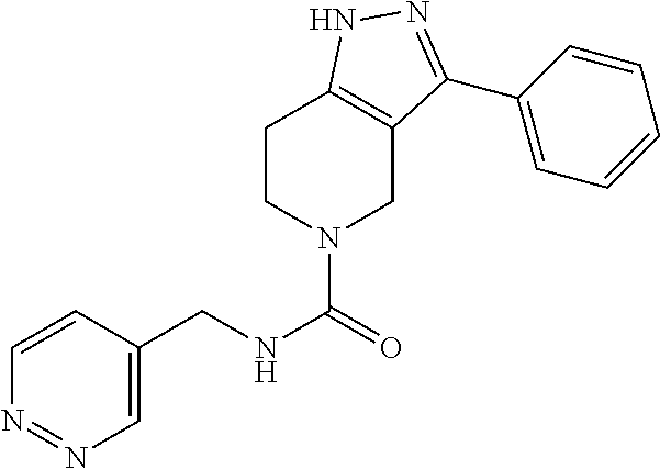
C1CN(C(=O)NCC2=CN=NC=C2)CC2=C1NN=C2C1=CC=CC=C1
